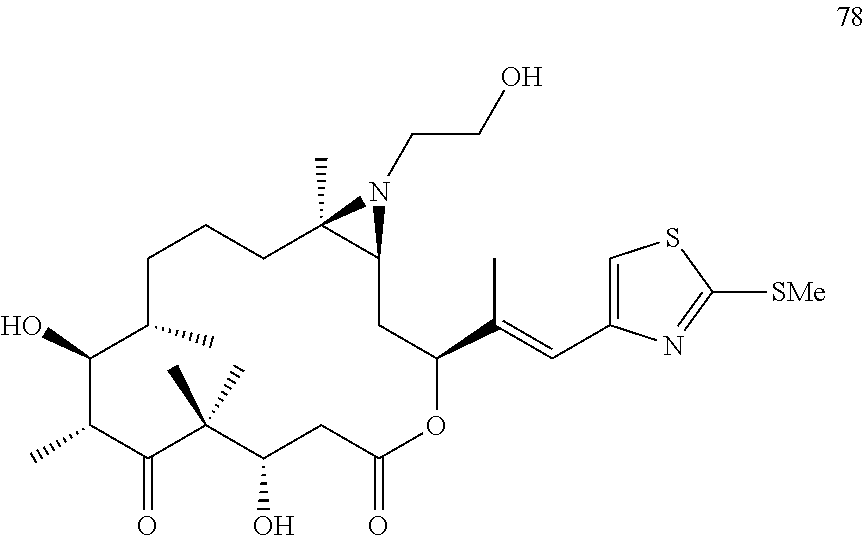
C1(O)C(C)C(=O)C(C)(C)C(O)CC(=O)OC(C(C)=CC2=CSC([SMe])=N2)CC2C(C)(CCCC1C)N2CCO
